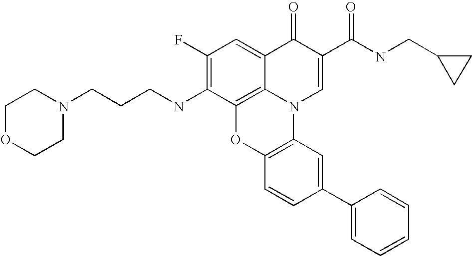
C1(F)=C(NCCCN2CCOCC2)C2=C3C(=C1)C(=O)C(C(NCC1CC1)=O)=CN3C1=C(O2)C=CC(C2=CC=CC=C2)=C1
